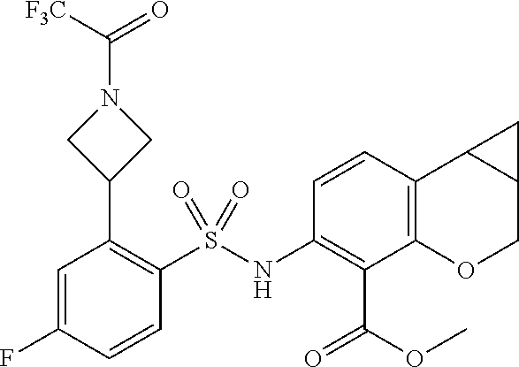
C1(NS(C2=C(C3CN(C(=O)[F3C])C3)C=C(F)C=C2)(=O)=O)=C(C(=O)OC)C2=C(C3C(CO2)C3)C=C1
